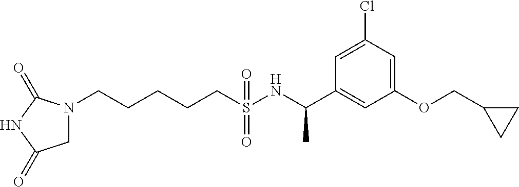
N1(CCCCCS(NC(C2=CC(OCC3CC3)=CC(Cl)=C2)C)(=O)=O)CC(=O)NC1=O
